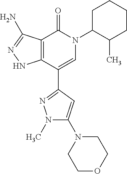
C12=C(C(C3=NN(C)C(N4CCOCC4)=C3)=CN(C3C(C)CCCC3)C1=O)NN=C2N
